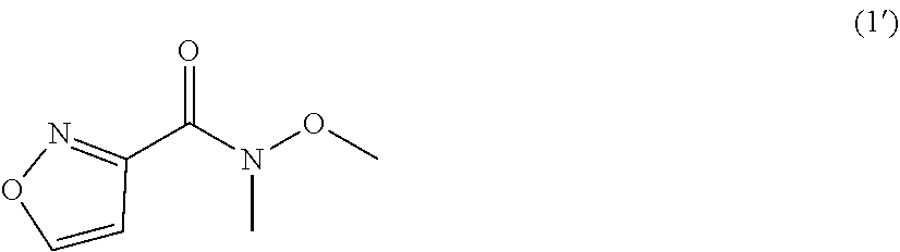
C1=CC(C(N(OC)C)=O)=NO1
